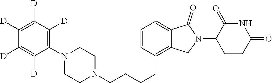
C(CCC1=C2C(=CC=C1)C(=O)N(C1CCC(=O)NC1=O)C2)CN1CCN(C2=C([D])C([D])=C([D])C([D])=C2[D])CC1
